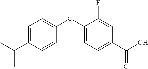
C1=C(C(C)C)C=CC(OC2=CC=C(C(O)=O)C=C2F)=C1
